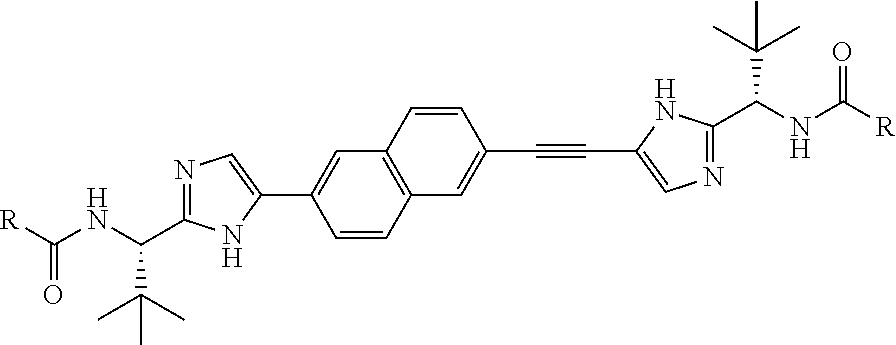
N1=C(C(NC([R])=O)C(C)(C)C)NC(C2=CC3=C(C=C2)C=C(C#CC2=CN=C(C(NC([R])=O)C(C)(C)C)N2)C=C3)=C1
